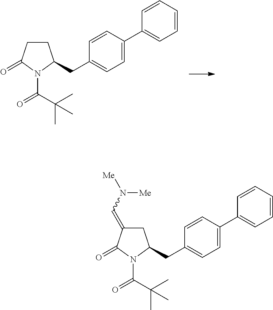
C1CC(=O)N(C(C(C)(C)C)=O)C1CC1=CC=C(C2=CC=CC=C2)C=C1.C1C(=CN([Me])[Me])C(=O)N(C(C(C)(C)C)=O)C1CC1=CC=C(C2=CC=CC=C2)C=C1
